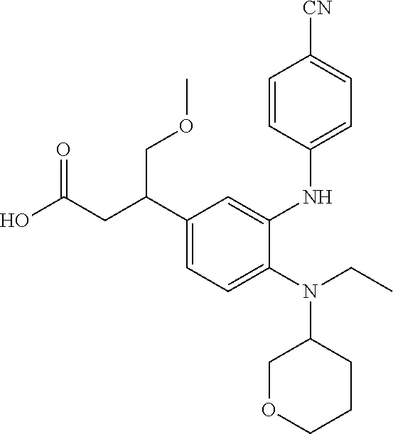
C1(C(CC(O)=O)COC)=CC=C(N(CC)C2CCCOC2)C(NC2=CC=C([CN])C=C2)=C1
